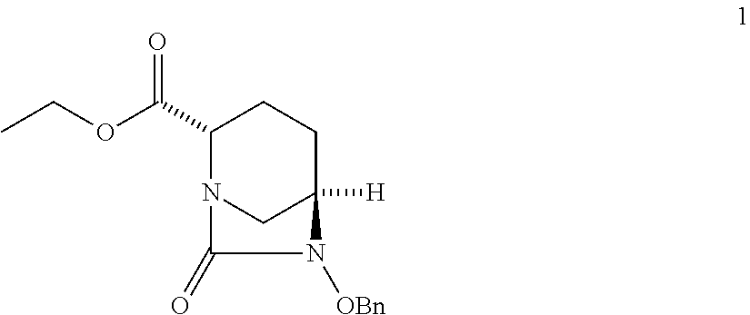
C1(C(OCC)=O)N2CC([H])(CC1)N([OBn])C2=O
